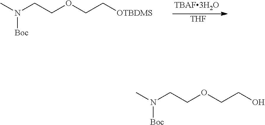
[THF].CN(CCOCC[OTBDMS])[Boc].CN(CCOCCO)[Boc]
